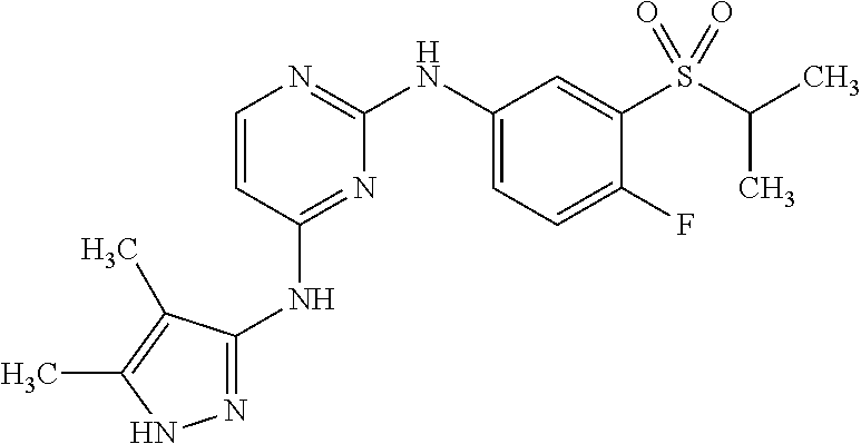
N1=C(NC2=NC(NC3=CC=C(F)C(S(C(C)C)(=O)=O)=C3)=NC=C2)C(C)=C(C)N1
